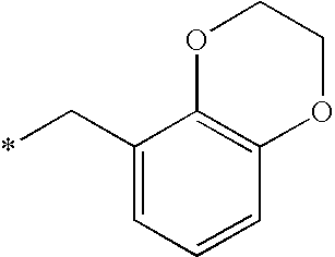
*CC1=CC=CC2=C1OCCO2
